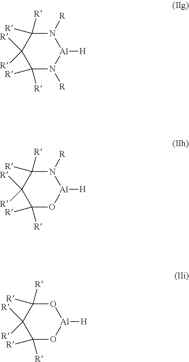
C1([R])([R])N([R])[Al]([H])N([R])C([R])([R])C1([R])[R].C1([R])([R])O[Al]([H])N([R])C([R])([R])C1([R])[R].C1([R])([R])O[Al]([H])OC([R])([R])C1([R])[R]
